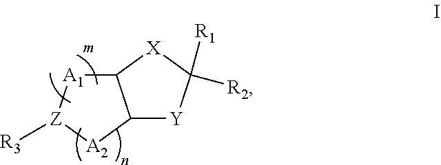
C12[Y]C([R1])([R2])[X]C1[A1][Z]([R3])[A2]2
